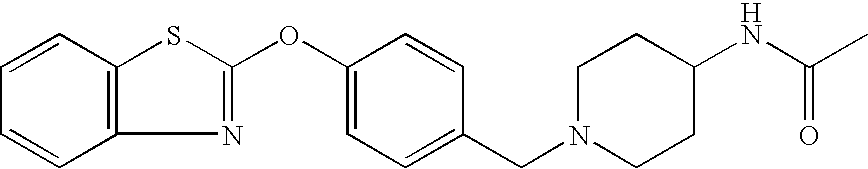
C1=CC2=C(C=C1)N=C(OC1=CC=C(CN3CCC(NC(C)=O)CC3)C=C1)S2
